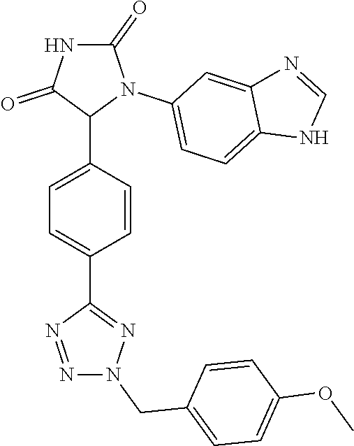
C1=C(C2N(C3=CC=C4C(=C3)N=CN4)C(=O)NC2=O)C=CC(C2=NN(CC3=CC=C(OC)C=C3)N=N2)=C1
